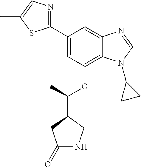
C1(C2=NC=C(C)S2)=CC(OC(C2CC(=O)NC2)C)=C2C(=C1)N=CN2C1CC1
